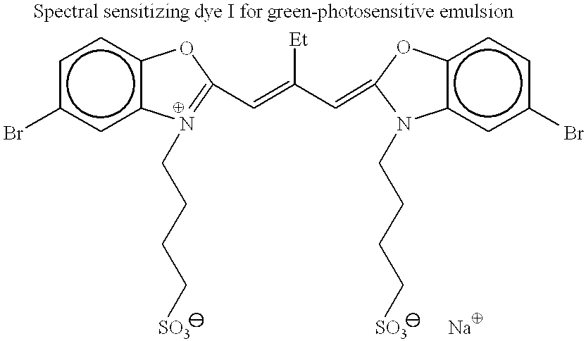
c1c(Br)cc2c(c1)OC(C=C(C=C1Oc3c(cc(Br)cc3)N1CCCC[SO3])[Et])=N2CCCC[SO3]
